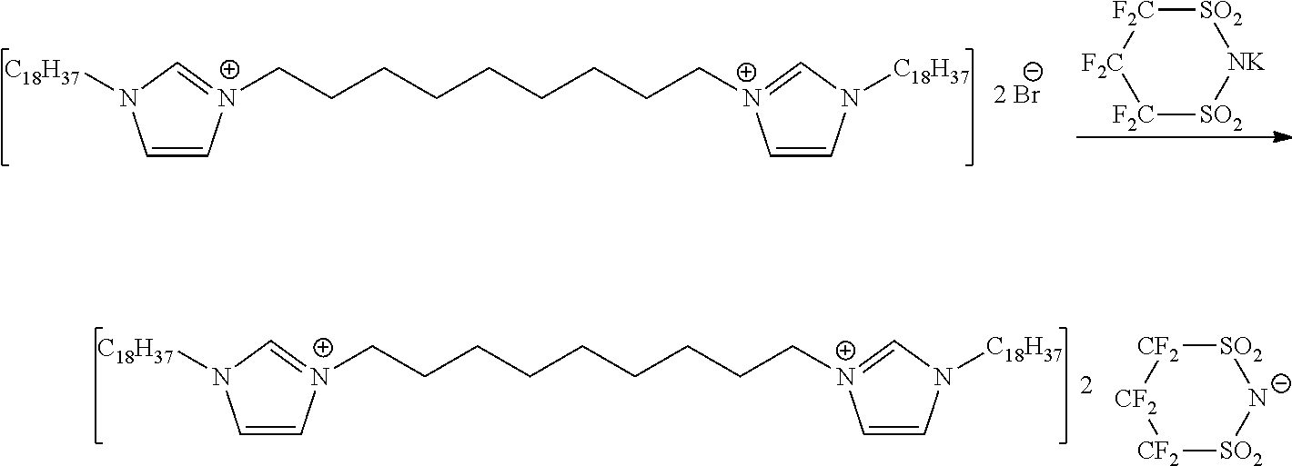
C1=C[N+](CCCCCCCCC[N+]2=CN([C18H37])C=C2)=CN1[C18H37].[CF2]1[SO2][N-][SO2][CF2][CF2]1.C1=C[N+](CCCCCCCCC[N+]2=CN([C18H37])C=C2)=CN1[C18H37].[F2C]1[SO2][NK][SO2][F2C][F2C]1
